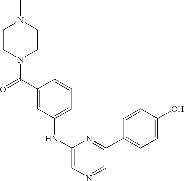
C1CN(C(C2=CC(NC3=CN=CC(C4=CC=C(O)C=C4)=N3)=CC=C2)=O)CCN1C
